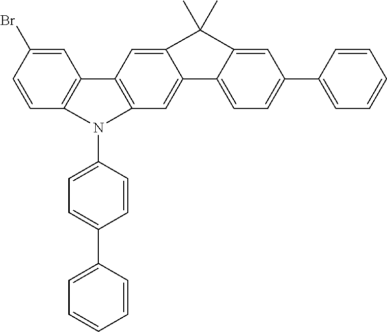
C1=C(Br)C=CC2=C1C1=C(C=C3C4=CC=C(C5=CC=CC=C5)C=C4C(C)(C)C3=C1)N2C1=CC=C(C2=CC=CC=C2)C=C1
